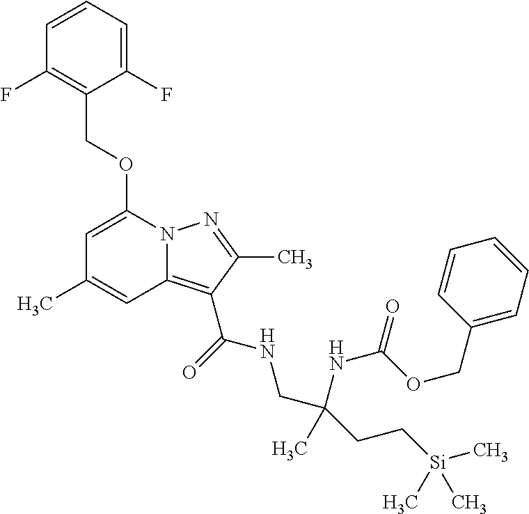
C1=CC=C(F)C(COC2=CC(C)=CC3=C(C(NCC(NC(OCC4=CC=CC=C4)=O)(C)CC[Si](C)(C)C)=O)C(C)=NN23)=C1F
